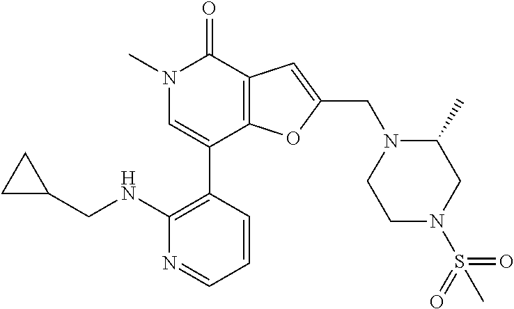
C1(NCC2CC2)=C(C2=CN(C)C(=O)C3=C2OC(CN2CCN(S(=O)(=O)C)CC2C)=C3)C=CC=N1
